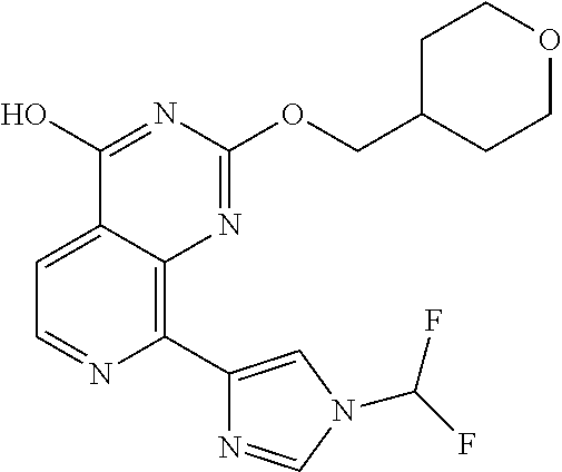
C1=C2C(=C(C3=CN(C(F)F)C=N3)N=C1)N=C(OCC1CCOCC1)N=C2O
